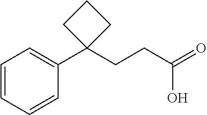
C1=CC=CC(C2(CCC(=O)O)CCC2)=C1
